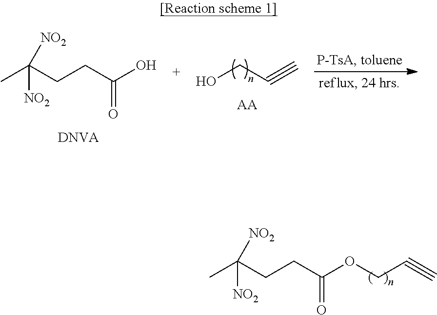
CC(CCC(OCC#C)=O)([NO2])[NO2].CC(CCC(O)=O)([NO2])[NO2].[DNVA].OCC#C.[AA]
